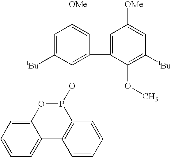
C1=C([tBu])C(OP2OC3=CC=CC=C3C3=C2C=CC=C3)=C(C2=CC([OMe])=CC([tBu])=C2OC)C=C1[OMe]
